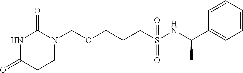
N1C(=O)CCN(COCCCS(NC(C2=CC=CC=C2)C)(=O)=O)C1=O
